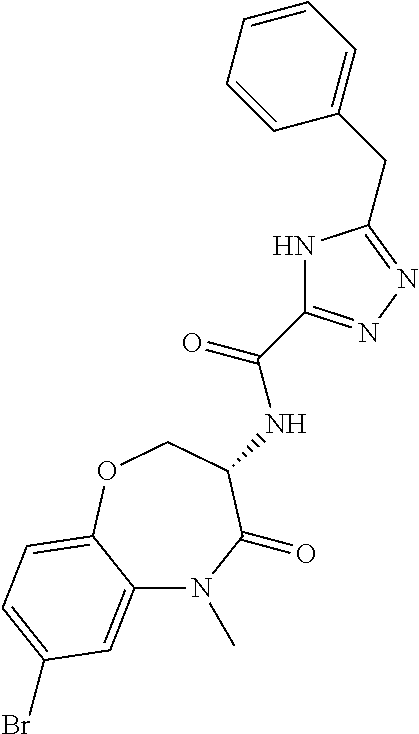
C12=CC(Br)=CC=C1OCC(NC(=O)C1=NN=C(CC3=CC=CC=C3)N1)C(=O)N2C
